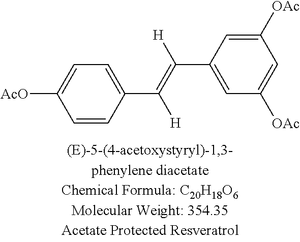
C1=CC(C(=C([H])C2=CC([OAc])=CC([OAc])=C2)[H])=CC=C1[AcO]
